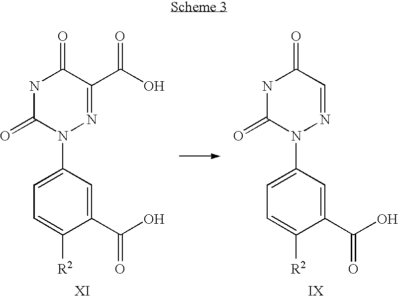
N1C(=O)N(C2=CC=C([R2])C(C(O)=O)=C2)N=C(C(O)=O)C1=O.N1C(=O)N(C2=CC=C([R2])C(C(O)=O)=C2)N=CC1=O
